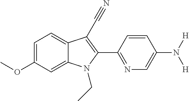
C1=C2C(=CC=C1OC)C(C#N)=C(C1=NC=C(N([H])[H])C=C1)N2CC
